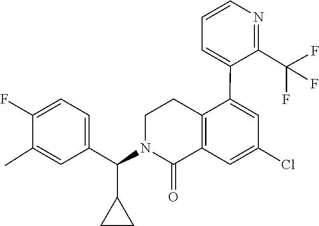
C1(C2=CC(Cl)=CC3=C2CCN(C(C2=CC=C(F)C(C)=C2)C2CC2)C3=O)=CC=CN=C1C(F)(F)F
